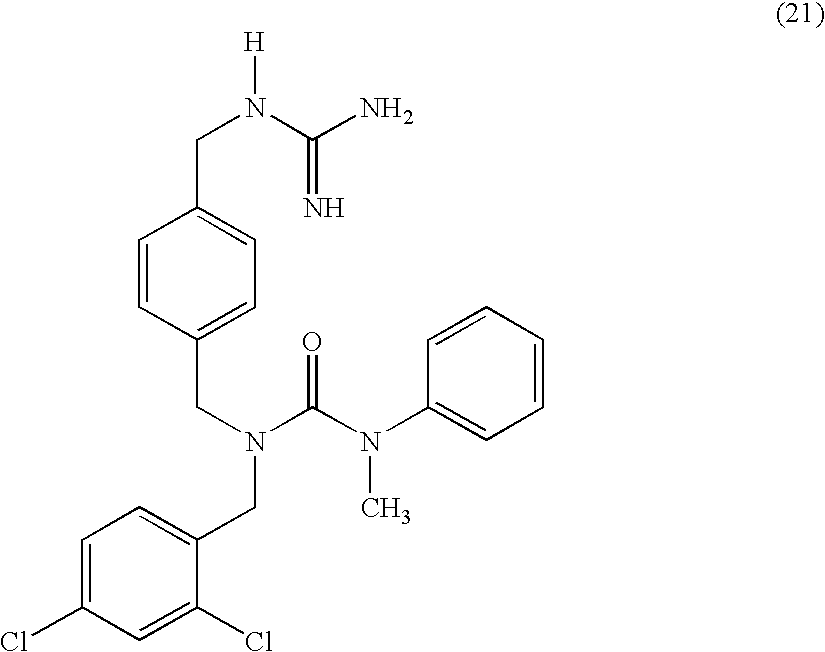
C1=CC(CN(C(N(C2=CC=CC=C2)C)=O)CC2=CC=C(Cl)C=C2Cl)=CC=C1CN(C(N)=N)[H]
